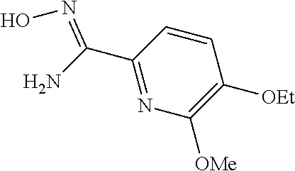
C1(C(N)=NO)=NC([OMe])=C([OEt])C=C1
